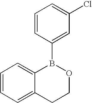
C1=CC=C2C(=C1)B(C1=CC(Cl)=CC=C1)OCC2
